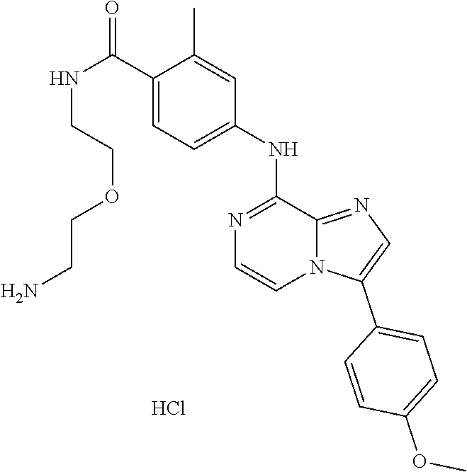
N(CCOCCN)C(C1=CC=C(NC2=NC=CN3C2=NC=C3C2=CC=C(OC)C=C2)C=C1C)=O.Cl
